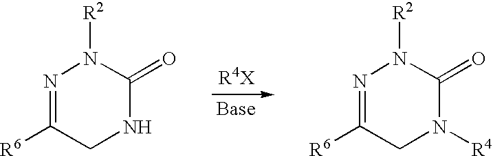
N1=C([R6])CNC(=O)N1[R2].N1=C([R6])CN([R4])C(=O)N1[R2]
